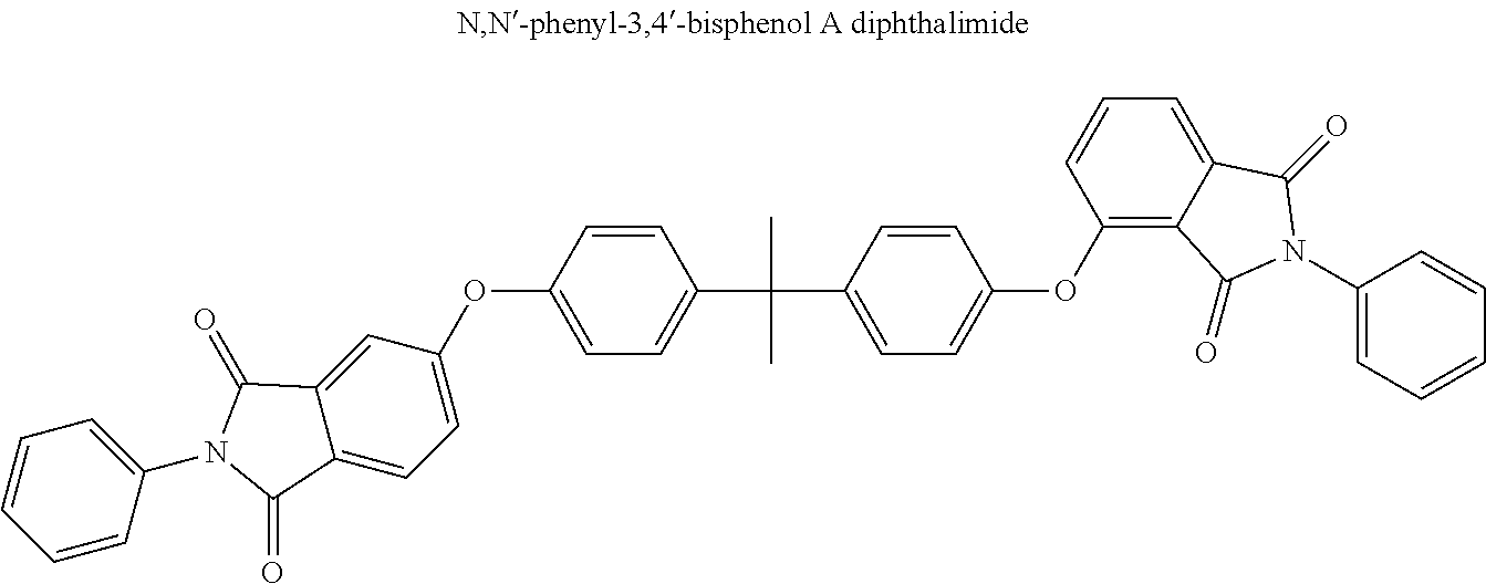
O(C1=CC=C(C(C2=CC=C(OC3=C4C(=CC=C3)C(=O)N(C3=CC=CC=C3)C4=O)C=C2)(C)C)C=C1)C1=CC=C2C(=C1)C(=O)N(C1=CC=CC=C1)C2=O
